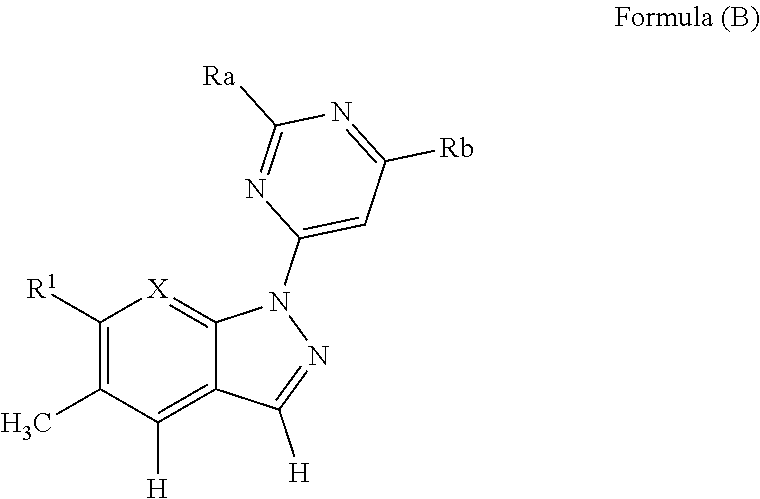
C1([R1])=C(C)C([H])=C2C(=[X]1)N(C1=CC([Rb])=NC([Ra])=N1)N=C2[H]
